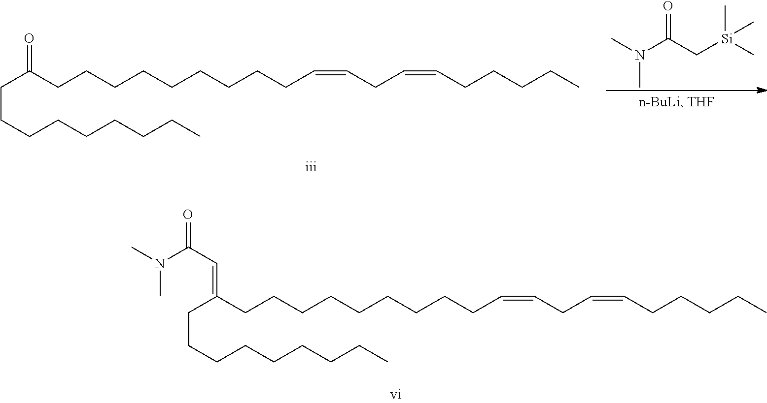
C(C(CCCCCCCCCC=CCC=CCCCCC)=O)CCCCCCCC.O=C(C[Si](C)(C)C)N(C)C.C(C(CCCCCCCCCC=CCC=CCCCCC)=CC(N(C)C)=O)CCCCCCCC
